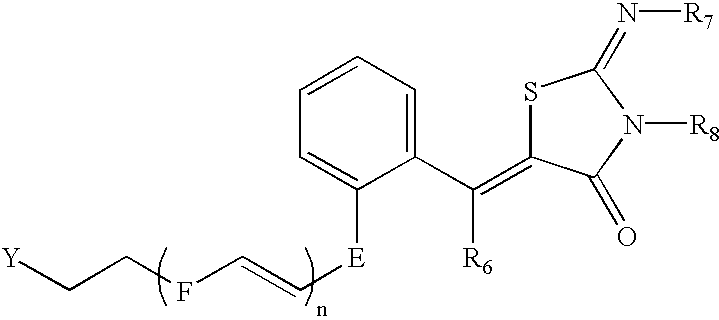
[Y]CCFC=C[E]C1=CC=CC=C1C([R6])=C1SC(=N[R7])N([R8])C1=O
